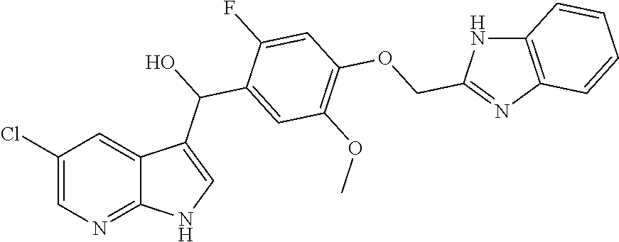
C1(Cl)=CN=C2C(=C1)C(C(O)C1=CC(OC)=C(OCC3=NC4=C(N3)C=CC=C4)C=C1F)=CN2
